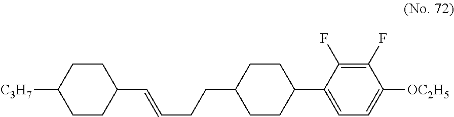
C1CC(C=CCCC2CCC(C3=CC=C([OC2H5])C(F)=C3F)CC2)CCC1[C3H7]
